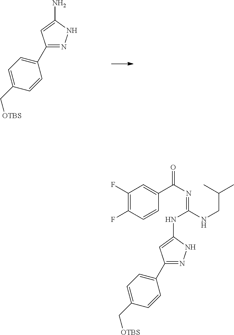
C1(C2=CC=C(C[OTBS])C=C2)=NNC(N)=C1.C1(F)=C(F)C=CC(C(N=C(NC2=CC(C3=CC=C(C[OTBS])C=C3)=NN2)NCC(C)C)=O)=C1
